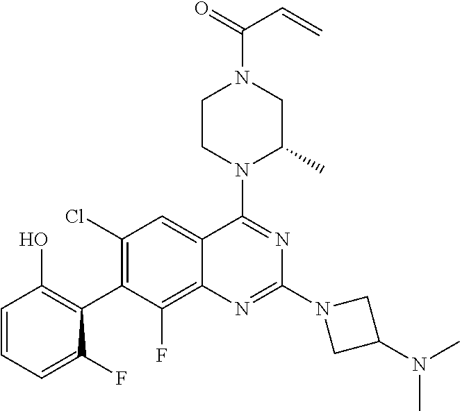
C1=CC=C(F)C(C2=C(Cl)C=C3C(=C2F)N=C(N2CC(N(C)C)C2)N=C3N2C(C)CN(C(=O)C=C)CC2)=C1O
